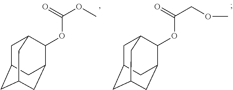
C1C2CC3CC(C(OC(OC)=O)C1C3)C2.C1C2CC3CC(C(OC(COC)=O)C1C3)C2
